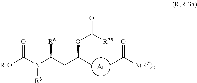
[Ar].[R1O]C(N(C(CC(C)OC([R2B])=O)[R6])[R3])=O.CC([N(RT)2])=O
